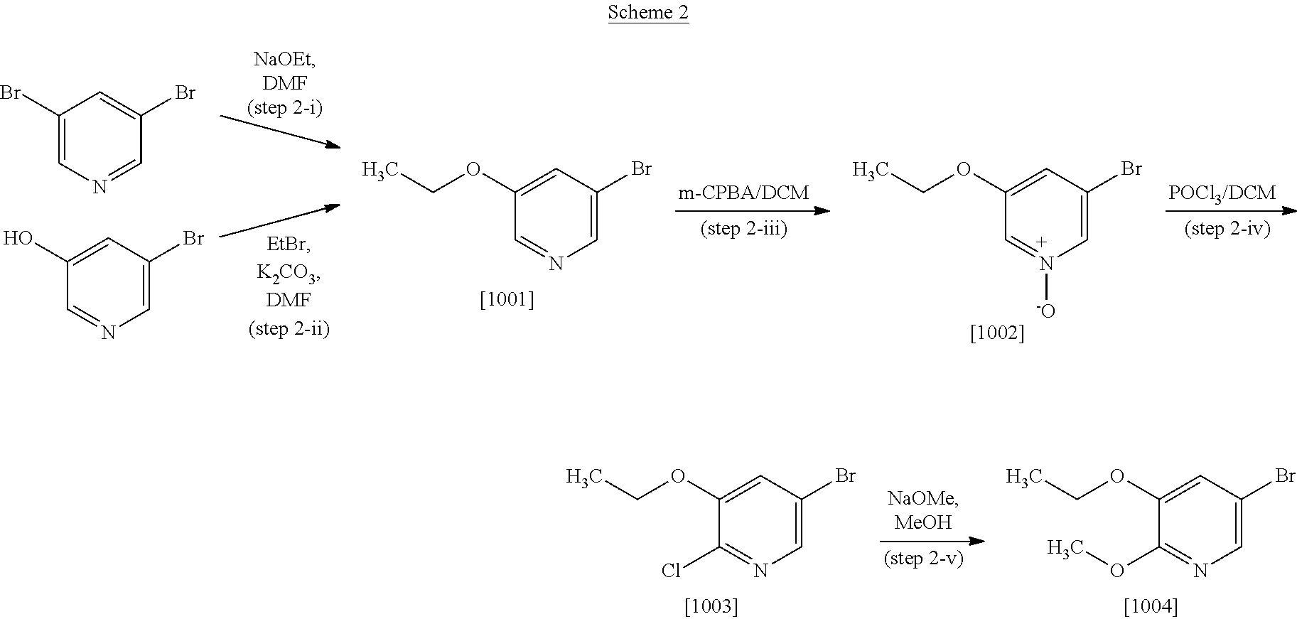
C1(OCC)=CC(Br)=CN=C1.C1(Br)=CN=CC(Br)=C1.C1(OCC)=CC(Br)=CN([-O])=C1.C1(O)=CC(Br)=CN=C1.C1(OCC)=CC(Br)=CN=C1Cl.C1(OCC)=CC(Br)=CN=C1OC
